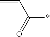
C=CC(*)=O
